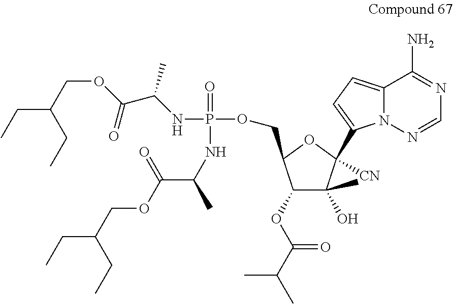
C1(OC(C(C)C)=O)C(C)(O)C([CN])(C2=CC=C3N2N=CN=C3N)OC1COP(=O)(NC(C(=O)OCC(CC)CC)C)NC(C(=O)OCC(CC)CC)C
